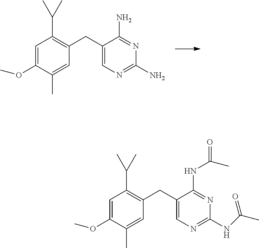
N1=C(N)C(CC2=C(C(C)C)C=C(OC)C(C)=C2)=CN=C1N.N1=C(NC(=O)C)C(CC2=C(C(C)C)C=C(OC)C(C)=C2)=CN=C1NC(C)=O
